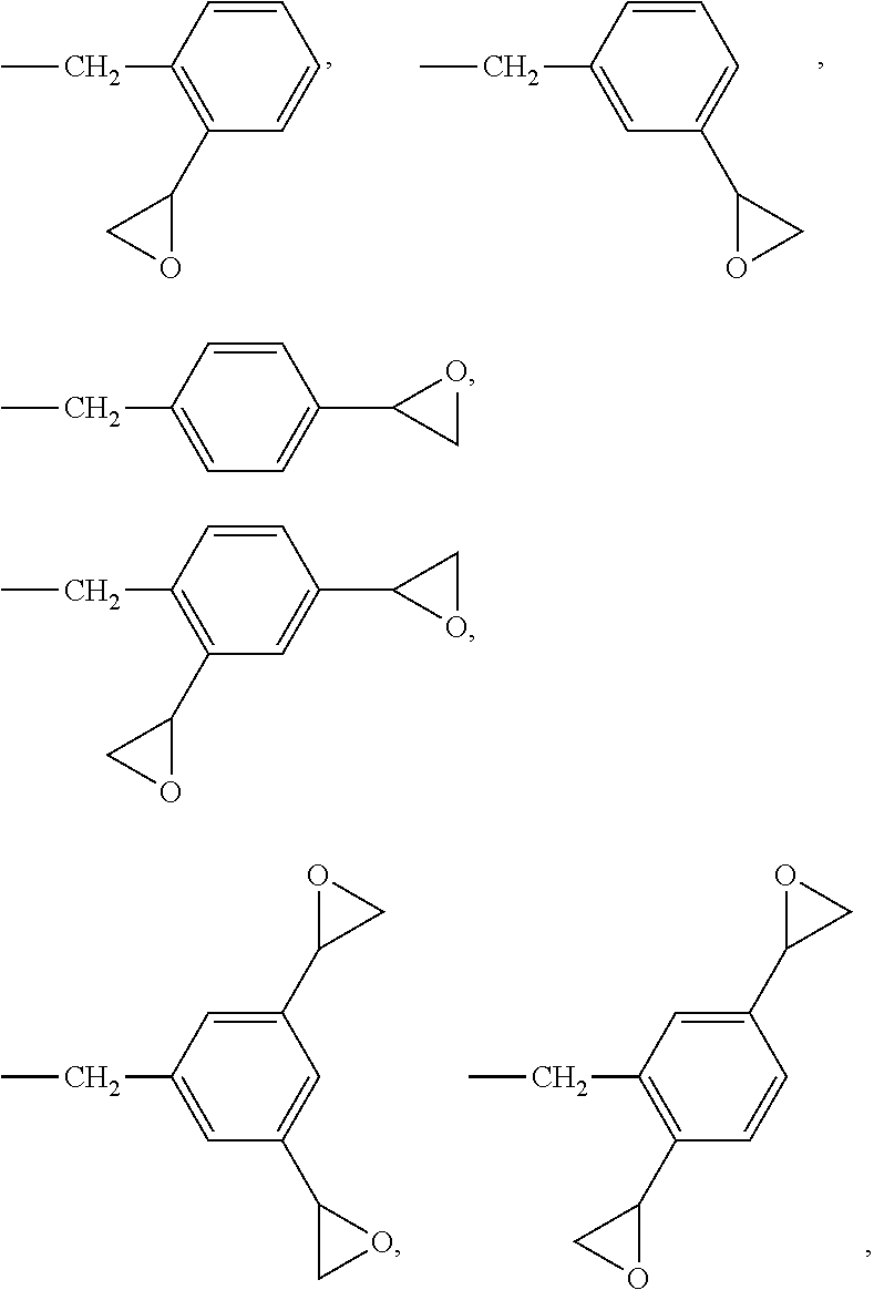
CCC1=CC=C(C2CO2)C=C1.CCC1=C(C2OC2)C=CC=C1.CCC1=CC(C2OC2)=CC=C1.CCC1=C(C2OC2)C=CC(C2OC2)=C1.CCC1=CC(C2CO2)=CC(C2OC2)=C1.CCC1=C(C2OC2)C=C(C2OC2)C=C1
